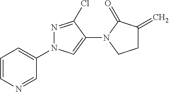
C1=CN=CC(N2N=C(Cl)C(N3C(=O)C(=C)CC3)=C2)=C1
